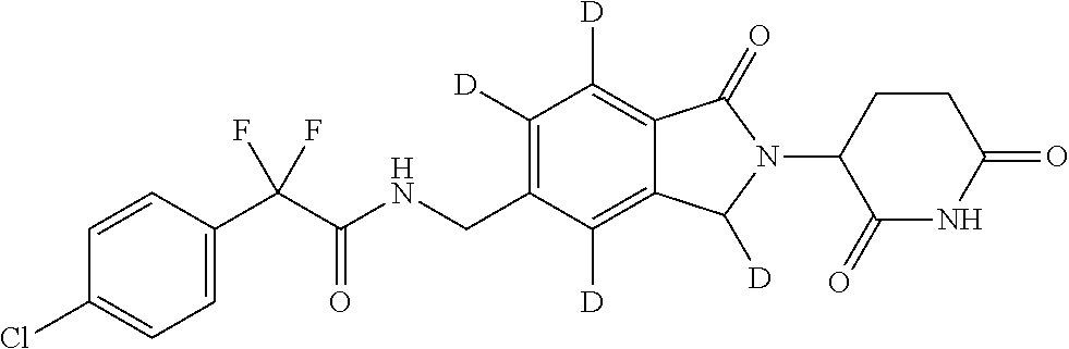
C1=CC(C(C(NCC2=C([D])C([D])=C3C(=C2[D])C([D])N(C2C(=O)NC(=O)CC2)C3=O)=O)(F)F)=CC=C1Cl
